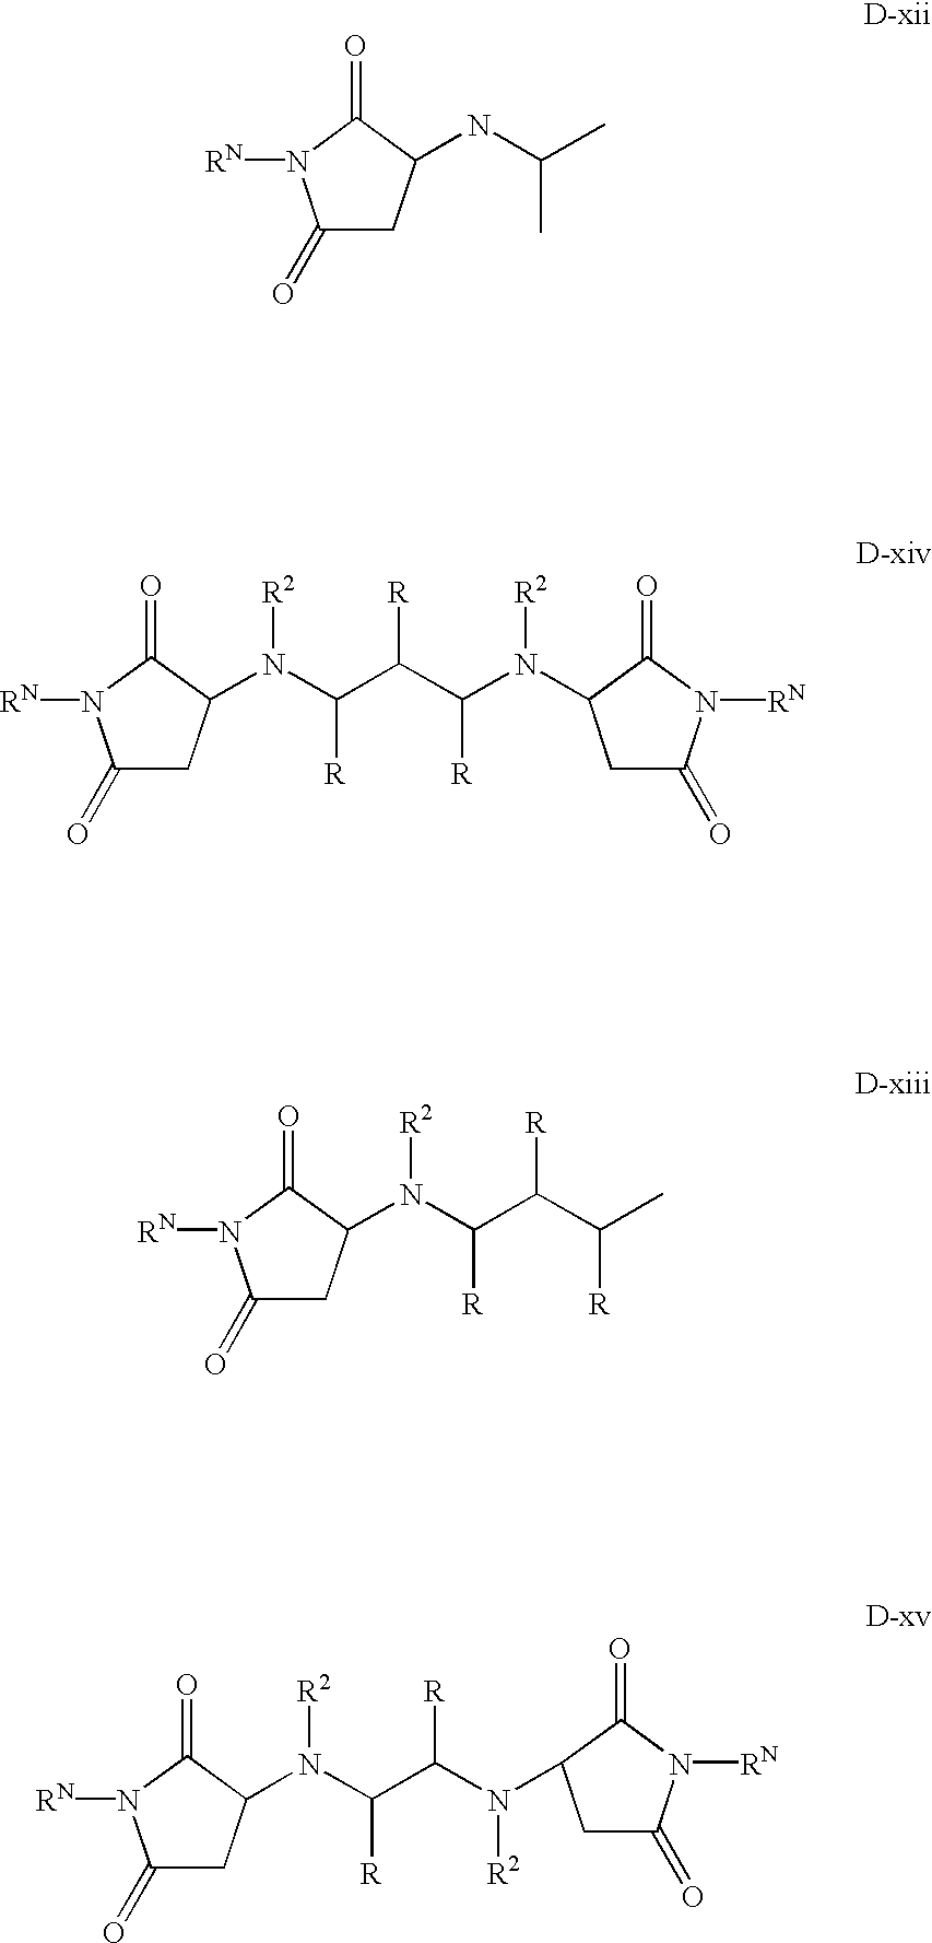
C1(=O)CC(NC(C)C)C(=O)N1[RN].C1(=O)CC(N(C([R])C([R])C(N([R2])C2CC(=O)N([RN])C2=O)[R])[R2])C(=O)N1[RN].C1(=O)CC(N(C([R])C([R])C(C)[R])[R2])C(=O)N1[RN].C1(=O)CC(N(C([R])C([R])N([R2])C2CC(=O)N([RN])C2=O)[R2])C(=O)N1[RN]
